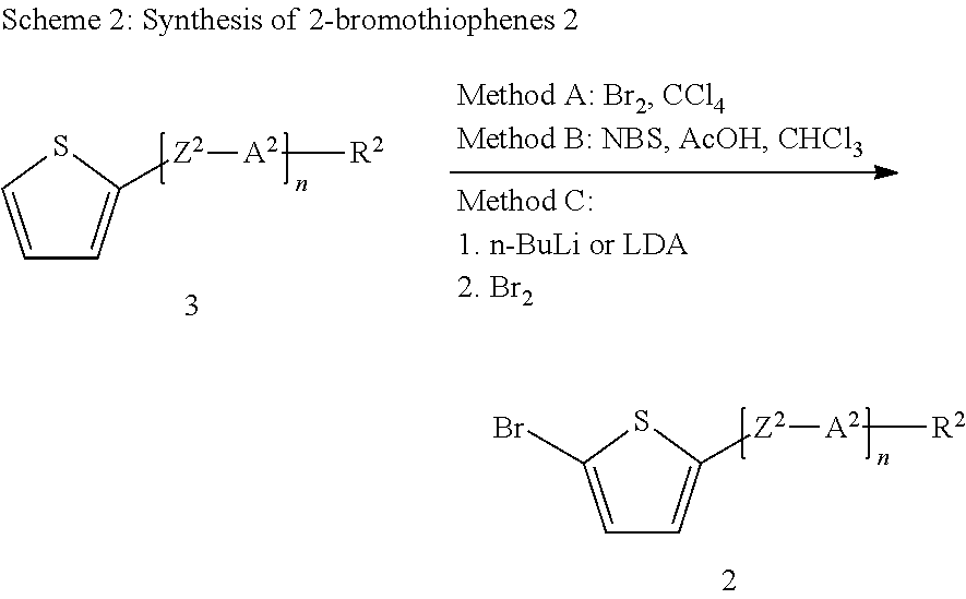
C1([Z2][A2][R2])=CC=CS1.C1([Z2][A2][R2])=CC=C(Br)S1
